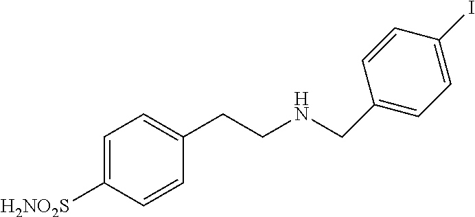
C1=C([H2NO2S])C=CC(CCNCC2=CC=C(I)C=C2)=C1
